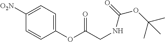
C1(OC(CNC(OC(C)(C)C)=O)=O)=CC=C([O2N])C=C1
